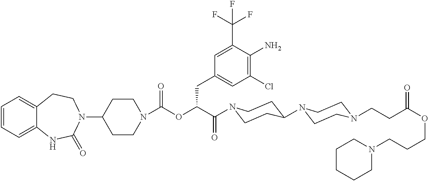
C1(N2CCC3=CC=CC=C3NC2=O)CCN(C(OC(C(=O)N2CCC(N3CCN(CCC(OCCCN4CCCCC4)=O)CC3)CC2)CC2=CC(Cl)=C(N)C(C(F)(F)F)=C2)=O)CC1
